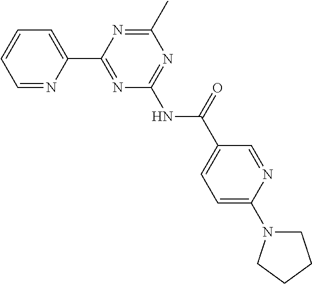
C1=NC(C2=NC(NC(C3=CC=C(N4CCCC4)N=C3)=O)=NC(C)=N2)=CC=C1
